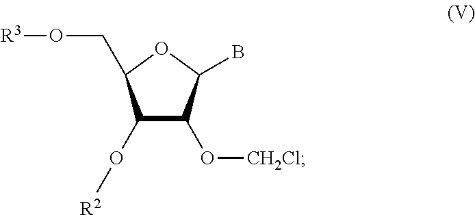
C1(O[R2])C(O[CH2Cl])C(B)OC1CO[R3]
